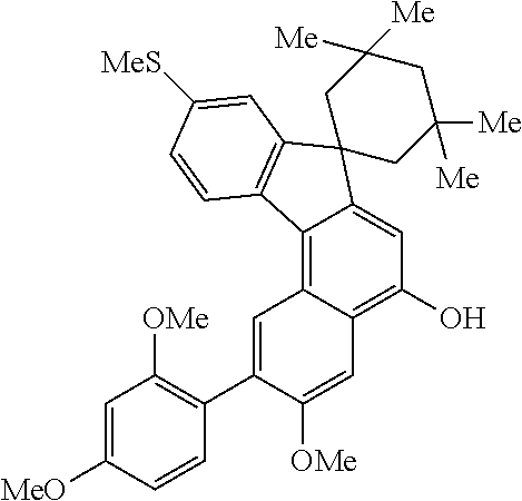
C12=C3C(=C(O)C=C1C1(C4=C2C=CC([MeS])=C4)CC([Me])([Me])CC([Me])([Me])C1)C=C([OMe])C(C1=C([OMe])C=C([MeO])C=C1)=C3
